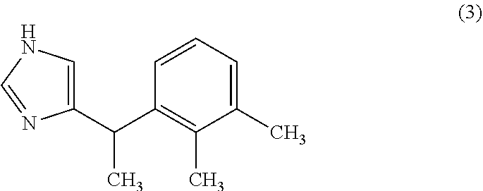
C1=C(C(C2=C(C)C(C)=CC=C2)C)N=CN1
